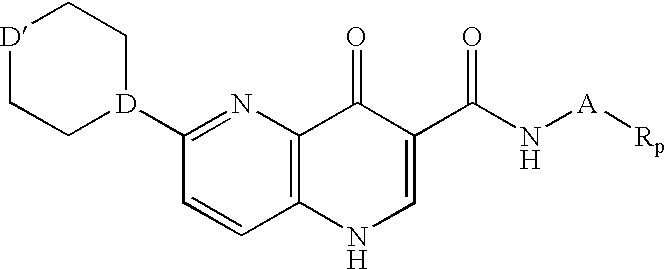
[D]1CC[D](C2=NC3=C(C=C2)NC=C(C(N[A][Rp])=O)C3=O)CC1
